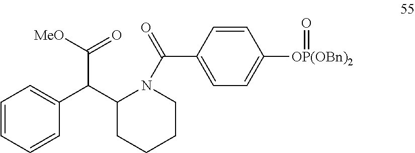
C1=CC=CC(C(C2CCCCN2C(C2=CC=C([OP(OBn)2]=O)C=C2)=O)C(=O)[MeO])=C1
